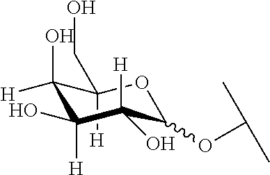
C1([H])(CO)C(O)([H])C([H])(O)C([H])(O)C(OC(C)C)O1
